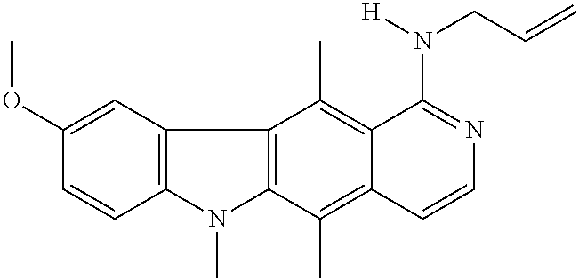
C12=C(N(C)C3=C1C(C)=C1C(=C3C)C=CN=C1N(CC=C)[H])C=CC(OC)=C2
